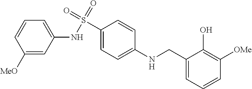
C1(NS(C2=CC=C(NCC3=CC=CC([OMe])=C3O)C=C2)(=O)=O)=CC=CC([MeO])=C1
